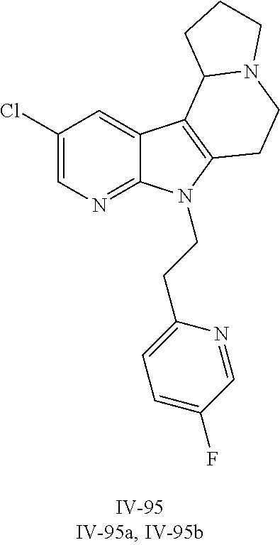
C1(Cl)=CN=C2C(=C1)C1=C(N2CCC2=CC=C(F)C=N2)CCN2C1CCC2
